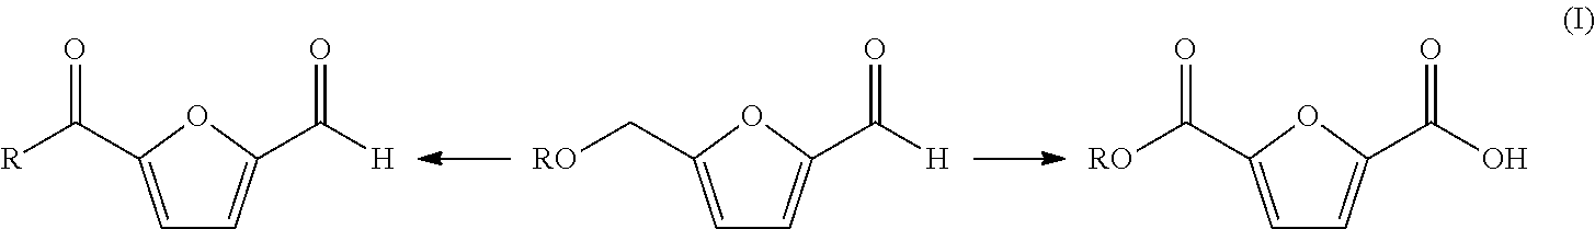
C1=C(C([R])=O)OC(C([H])=O)=C1.C1=C(C[RO])OC(C([H])=O)=C1.C1=C(C([RO])=O)OC(C(O)=O)=C1
